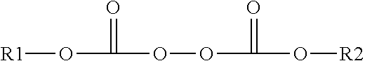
O(C(=O)OOC(=O)O[R2])[R1]
